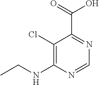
C1(Cl)=C(NCC)N=CN=C1C(=O)O
